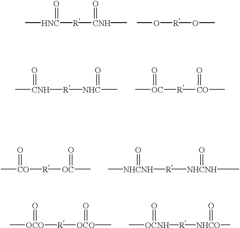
C[HNC]([R][CNH](C)=O)=O.CO[R]OC.C[CNH]([R][NHC](C)=O)=O.C[OC]([R][CO](C)=O)=O.C[OCO]([R][OCO](C)=O)=O.C[OCNH]([R][NHCO](C)=O)=O.C[CO]([R][OC](C)=O)=O.C[NHCNH]([R][NHCNH](C)=O)=O
